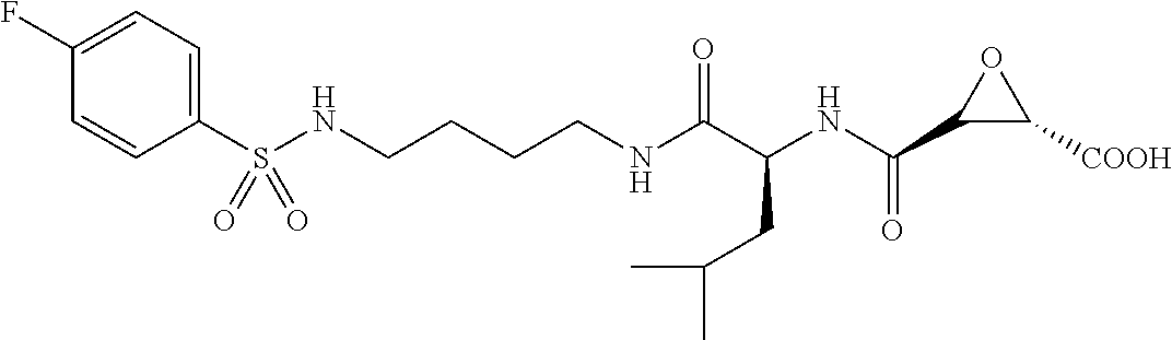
N(C(C(NC(C1C([COOH])O1)=O)CC(C)C)=O)CCCCNS(C1=CC=C(F)C=C1)(=O)=O
